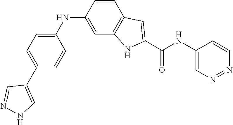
C1=CC2=C(C=C1NC1=CC=C(C3=CNN=C3)C=C1)NC(C(=O)NC1=CN=NC=C1)=C2
